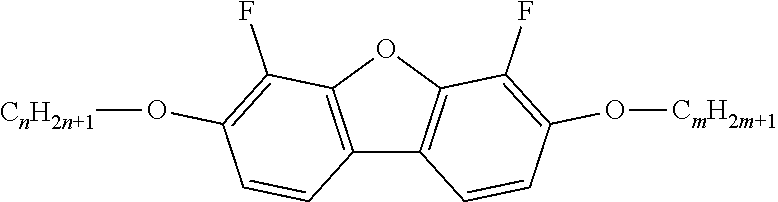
C12=C(OC3=C1C=CC(O[CmH2m+1])=C3F)C(F)=C(O[CnH2n+1])C=C2
